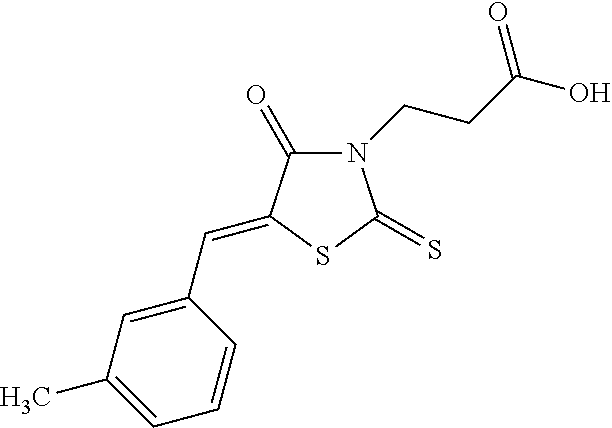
N1(CCC(O)=O)C(=O)C(=CC2=CC(C)=CC=C2)SC1=S
